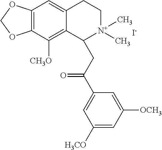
C12=C(C([CH3O])=C3C(=C1)CC[N+](C)(C)C3CC(C1=CC([H3CO])=CC([OCH3])=C1)=O)OCO2.[I-]
